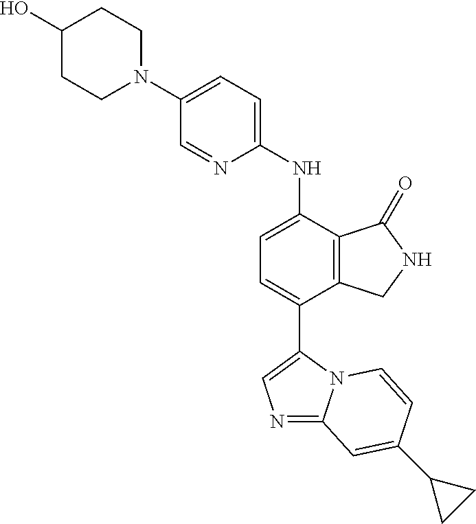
N1(C2=CC=C(NC3=CC=C(C4=CN=C5N4C=CC(C4CC4)=C5)C4=C3C(=O)NC4)N=C2)CCC(O)CC1
